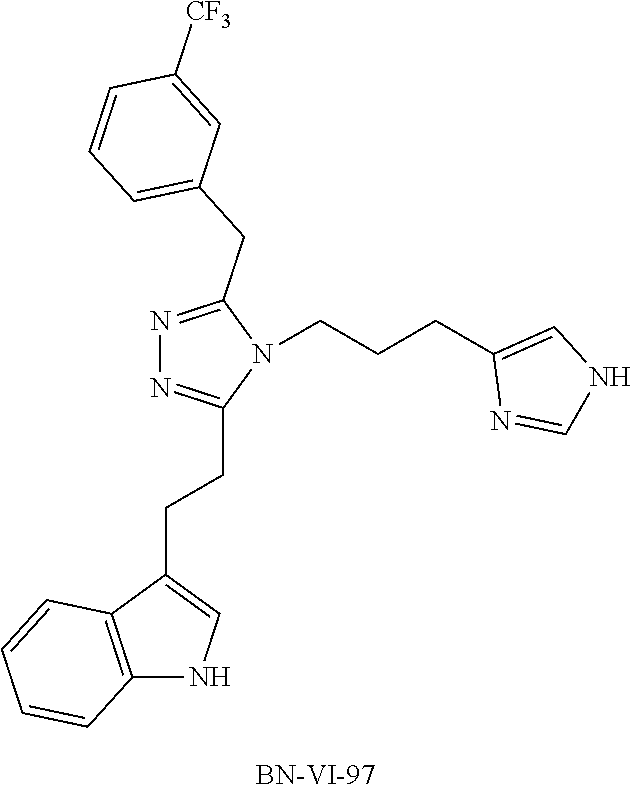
N1=C(CC2=CC=CC([CF3])=C2)N(CCCC2=CNC=N2)C(CCC2=CNC3=C2C=CC=C3)=N1
